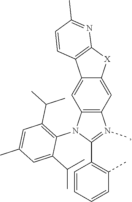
C12=C(N(C3=C(C(C)C)C=C(C)C=C3C(C)C)C(C3=C(C)C=CC=C3)=N1C)C=C1C(=C2)[X]C2=C1C=CC(C)=N2
